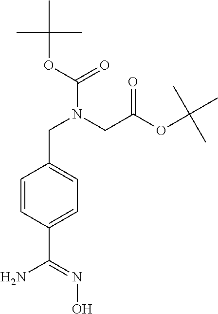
C1=CC(C(N)=NO)=CC=C1CN(CC(=O)OC(C)(C)C)C(OC(C)(C)C)=O
